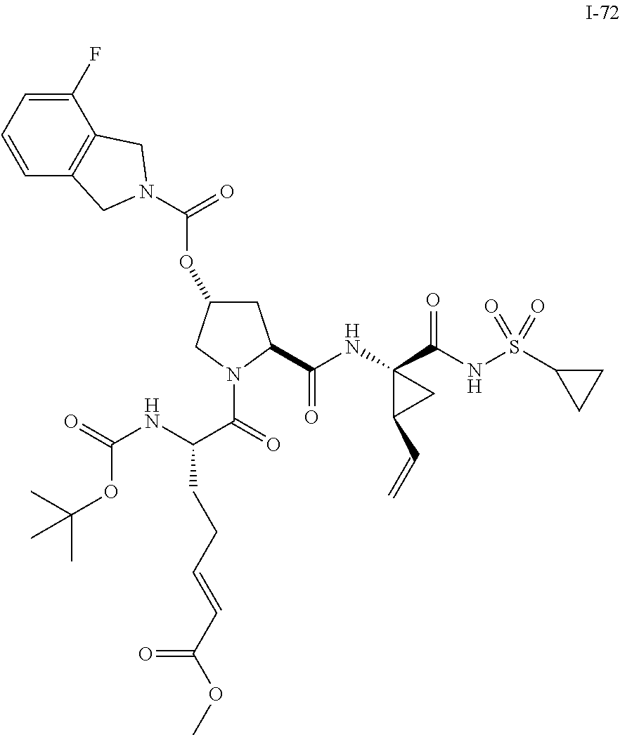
C1C(OC(=O)N2CC3=C(C(F)=CC=C3)C2)CN(C(=O)C(NC(=O)OC(C)(C)C)CCC=CC(OC)=O)C1C(NC1(C(NS(C2CC2)(=O)=O)=O)C(C=C)C1)=O
